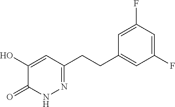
N1=C(CCC2=CC(F)=CC(F)=C2)C=C(O)C(=O)N1
